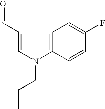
C12=C(C=C(F)C=C1)C(C=O)=CN2CCC
